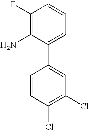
C1(F)=C(N)C(C2=CC(Cl)=C(Cl)C=C2)=CC=C1
